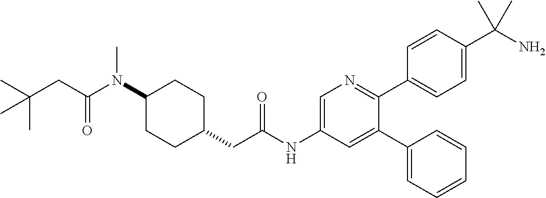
C1(N(C(=O)CC(C)(C)C)C)CCC(CC(NC2=CN=C(C3=CC=C(C(N)(C)C)C=C3)C(C3=CC=CC=C3)=C2)=O)CC1
